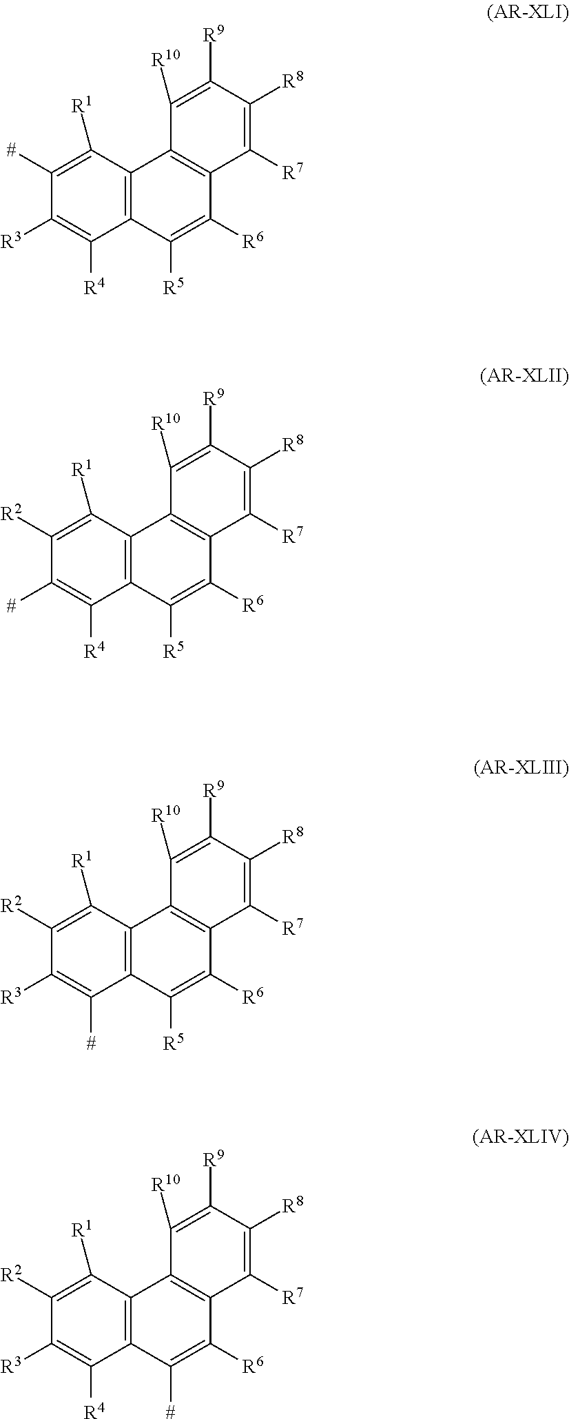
C1([#])=C([R1])C2=C(C([R4])=C1[R3])C([R5])=C([R6])C1=C2C([R10])=C([R9])C([R8])=C1[R7].C1([R2])=C([R1])C2=C(C([R4])=C1[#])C([R5])=C([R6])C1=C2C([R10])=C([R9])C([R8])=C1[R7].C1([R2])=C([R1])C2=C(C([#])=C1[R3])C([R5])=C([R6])C1=C2C([R10])=C([R9])C([R8])=C1[R7].C1([R2])=C([R1])C2=C(C([R4])=C1[R3])C([#])=C([R6])C1=C2C([R10])=C([R9])C([R8])=C1[R7]
